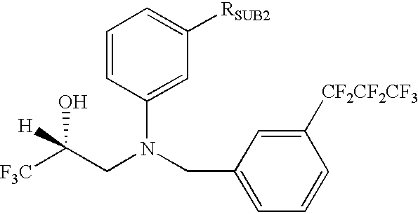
[F3C]C(CN(CC1=CC=CC([CF2CF2CF3])=C1)C1=CC([RSUB2])=CC=C1)(O)[H]
